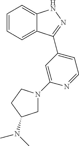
C1=CC=C2C(=C1)NN=C2C1=CC=NC(N2CC(N(C)C)CC2)=C1
